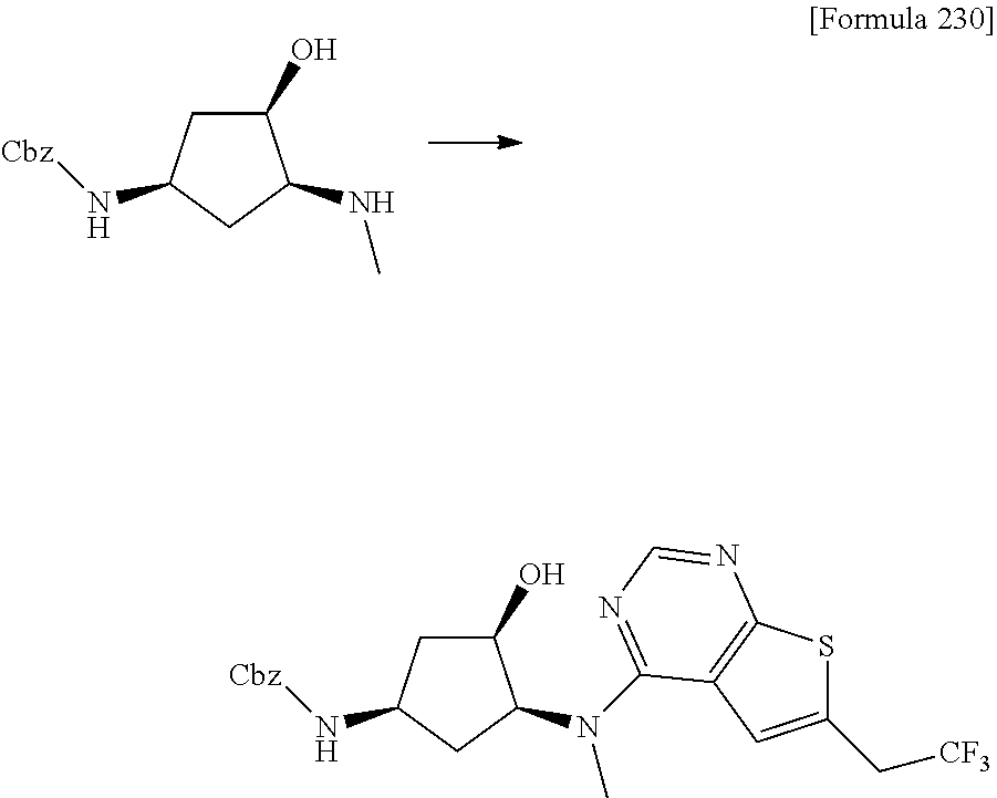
C1(O)CC(N[Cbz])CC1NC.C1(O)CC(N[Cbz])CC1N(C)C1=NC=NC2=C1C=C(C[CF3])S2
